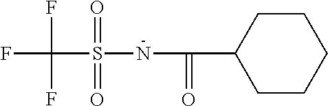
FC(S(NC(C1CCCCC1)=O)(=O)=O)(F)F
